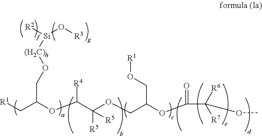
C(C(OC(C(OCC(OC(C([R6])([R7])OC)=O)CO[R1])([R5])[R5])[R4])CO[(H2C)h][Si](O[R3])[R2])[R1]
